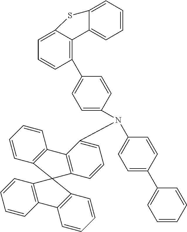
C1=CC2=C(C=C1)C1=C(C=CC=C1N(C1=CC=C(C3=CC=CC=C3)C=C1)C1=CC=C(C3=C4C(=CC=C3)SC3=CC=CC=C43)C=C1)C21C2=C(C=CC=C2)C2=C1C=CC=C2
